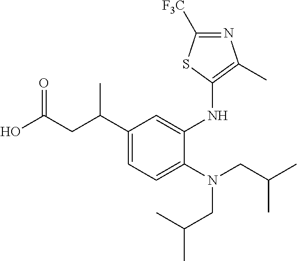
C1(C(CC(O)=O)C)=CC=C(N(CC(C)C)CC(C)C)C(NC2=C(C)N=C([F3C])S2)=C1
